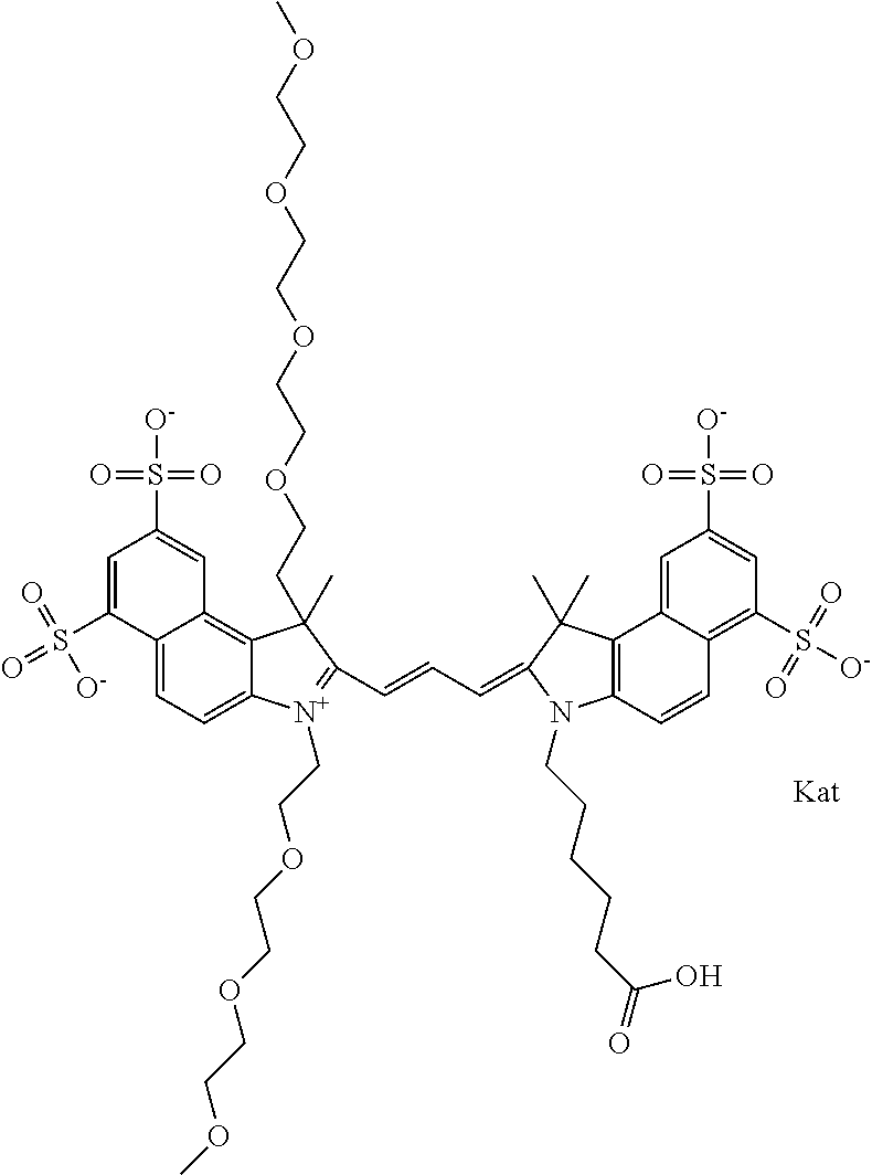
C12=C(C3=CC(S(=O)(=O)[O-])=CC(S([O-])(=O)=O)=C3C=C1)C(C)(C)C(=CC=CC1=[N+](CCOCCOCCOC)C3=CC=C4C(=C3C1(CCOCCOCCOCCOC)C)C=C(S([O-])(=O)=O)C=C4S(=O)(=O)[O-])N2CCCCCC(O)=O
